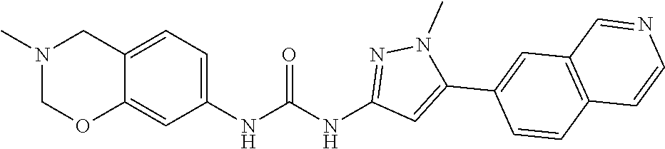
C12=CC=C(NC(NC3=NN(C)C(C4=CC5=C(C=C4)C=CN=C5)=C3)=O)C=C1OCN(C)C2
